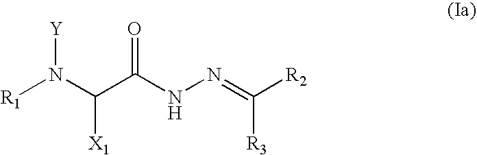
[R1]N(C(C(NN=C([R2])[R3])=O)[X1])[Y]
